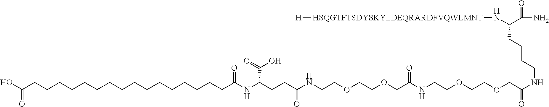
C(CC(NCCOCCOCC(NCCOCCOCC(NCCCCC(N[HSQGTFTSDYSKYLDEQRARDFVQWLMNT][H])C(=O)N)=O)=O)=O)C(NC(=O)CCCCCCCCCCCCCCCCC(O)=O)C(=O)O
